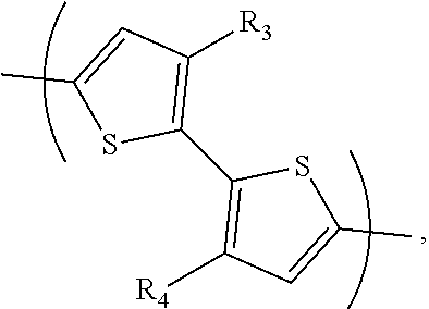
C1(C)=CC([R3])=C(C2=C([R4])C=C(C)S2)S1
